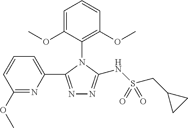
C1=C(OC)C(N2C(C3=CC=CC(OC)=N3)=NN=C2NS(CC2CC2)(=O)=O)=C(OC)C=C1
